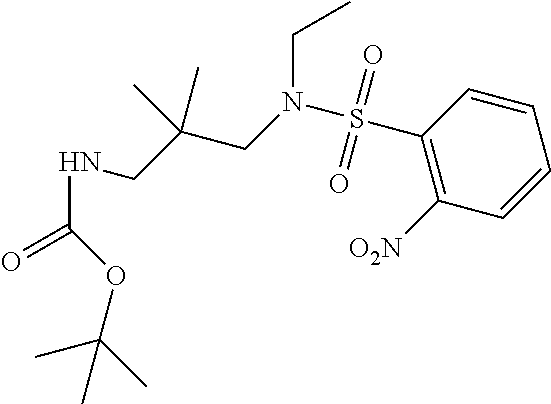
C1(S(=O)(=O)N(CC(CNC(=O)OC(C)(C)C)(C)C)CC)=C([O2N])C=CC=C1
